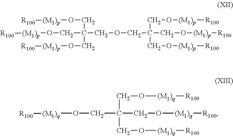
C(C(COCC(CO[(M1)p][R100])(CO[(M1)p][R100])CO[(M1)p][R100])(CO[(M1)p][R100])CO[(M1)p][R100])O[(M1)p][R100].C(C(CO[(M1)q][R100])(CO[(M1)q][R100])CO[(M1)q][R100])O[(M1)q][R100]
